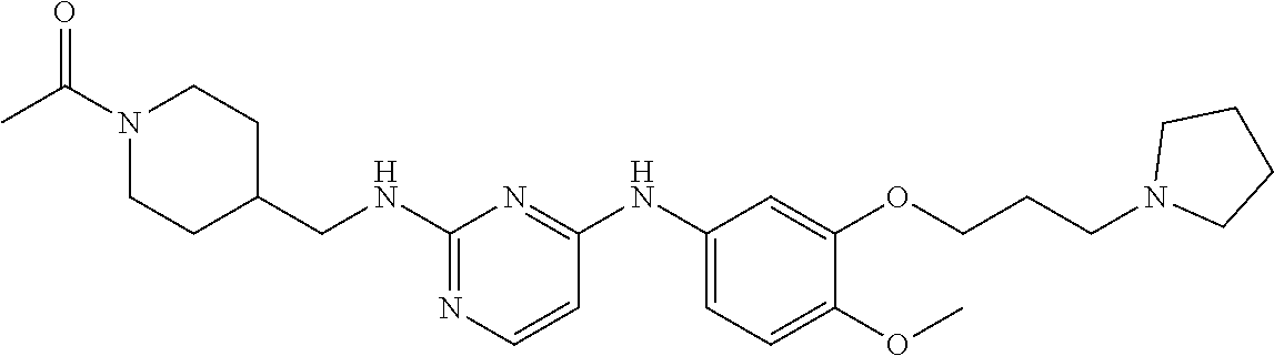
C1(NCC2CCN(C(C)=O)CC2)=NC=CC(NC2=CC=C(OC)C(OCCCN3CCCC3)=C2)=N1
